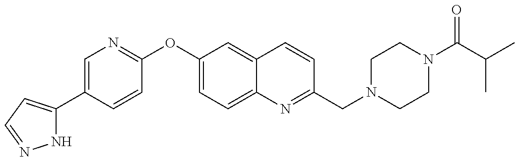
N1C(C2=CN=C(OC3=CC=C4C(=C3)C=CC(CN3CCN(C(C(C)C)=O)CC3)=N4)C=C2)=CC=N1
